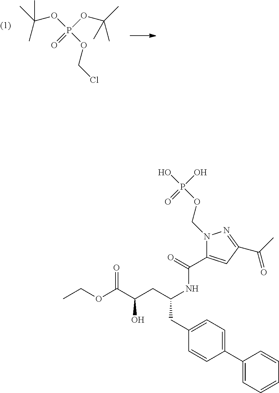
C(C)(OP(=O)(OCCl)OC(C)(C)C)(C)C.O(C(C(CC(NC(C1=CC(C(C)=O)=NN1COP(O)(=O)O)=O)CC1=CC=C(C2=CC=CC=C2)C=C1)O)=O)CC
